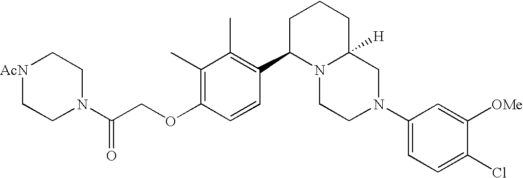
C1(C)=C(OCC(N2CC[AcN]CC2)=O)C=CC(C2N3C([H])(CCC2)CN(C2=CC=C(Cl)C([OMe])=C2)CC3)=C1C
